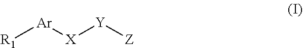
[R1][Ar][X][Y][Z]
